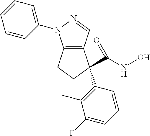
C12=C(C(C(NO)=O)(C3=C(C)C(F)=CC=C3)CC1)C=NN2C1=CC=CC=C1
